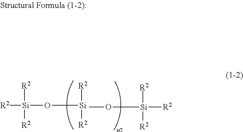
[R2][Si](O[Si]([R2])[R2])([R2])[R2].CO[Si]([R2])([R2])[R2]
